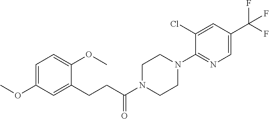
C1=C(OC)C=C(CCC(N2CCN(C3=NC=C(C(F)(F)F)C=C3Cl)CC2)=O)C(OC)=C1
